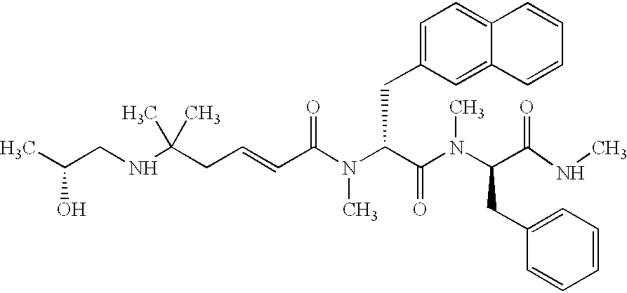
CC(CNC(CC=CC(N(C(C(N(C(C(NC)=O)CC1=CC=CC=C1)C)=O)CC1=CC=C2C(=C1)C=CC=C2)C)=O)(C)C)O
